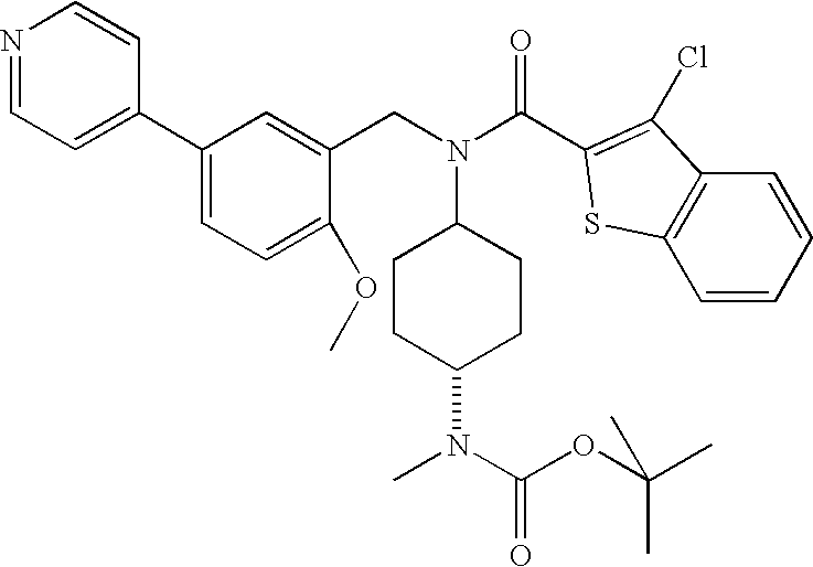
C1CC(N(C)C(OC(C)(C)C)=O)CCC1N(CC1=CC(C2=CC=NC=C2)=CC=C1OC)C(=O)C1=C(Cl)C2=C(C=CC=C2)S1
